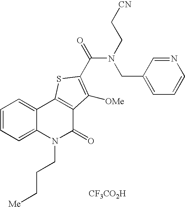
[CF3CO2H].N(C(=O)C1=C([OMe])C2=C(C3=CC=CC=C3N(CCC[Me])C2=O)S1)(CC[CN])CC1=CC=CN=C1
